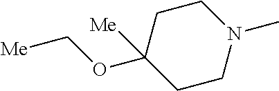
C1C(OC[Me])([Me])CCN(C)C1
